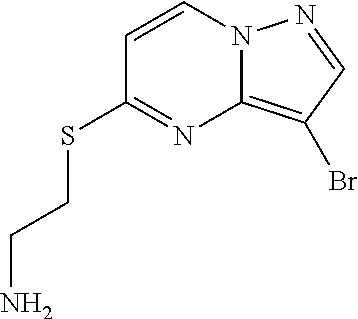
C1=CN2C(=C(Br)C=N2)N=C1SCCN
